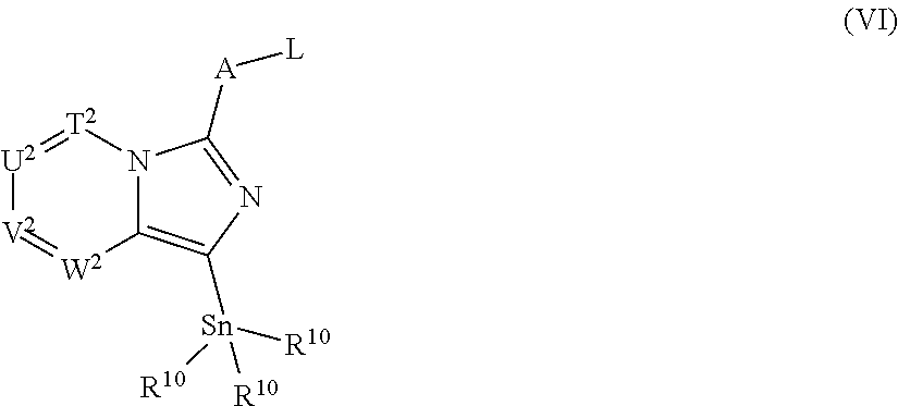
[U2]1=[T2]N2C(=C([Sn]([R10])([R10])[R10])N=C2[A][L])[W2]=[V2]1
